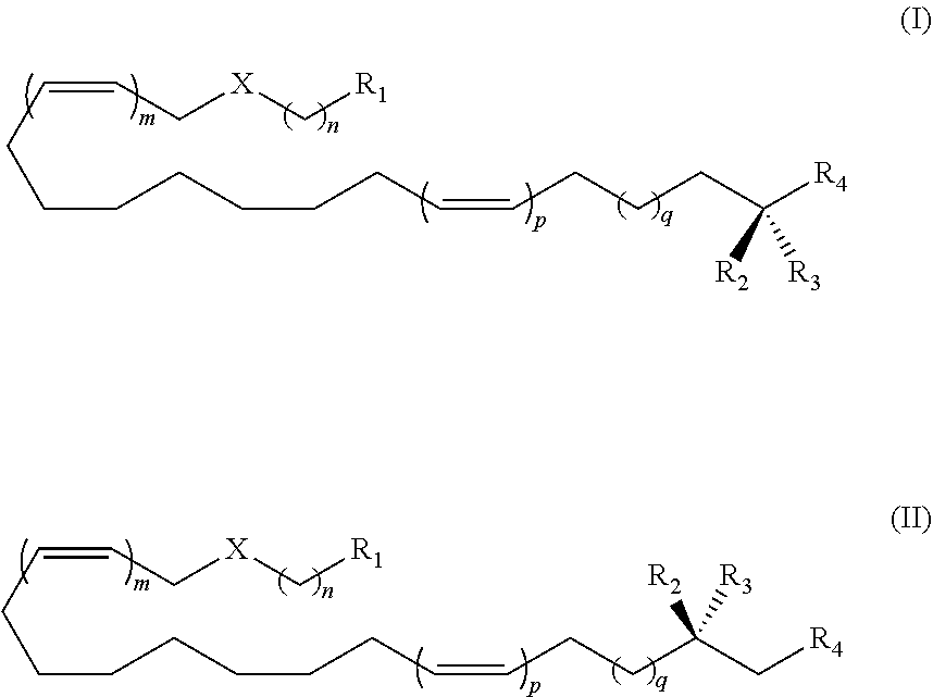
C(CCCCCCCC=CCCCC([R4])([R3])[R2])=CC[X]C[R1].C(CCCCCCCC=CCCC(C[R4])([R3])[R2])=CC[X]C[R1]
